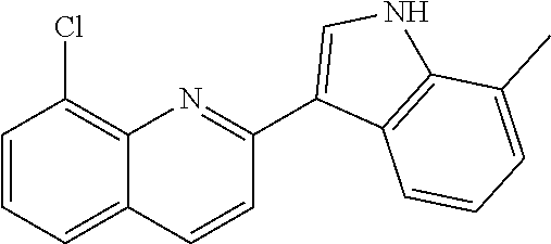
C1=CC(Cl)=C2C(=C1)C=CC(C1=CNC3=C1C=CC=C3C)=N2
